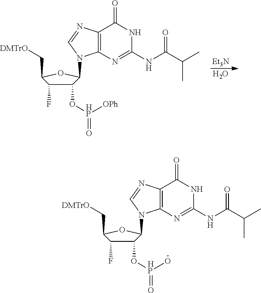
C1(O[HP](=O)[OPh])C(F)C(C[DMTrO])OC1N1C2=C(N=C1)C(=O)NC(NC(C(C)C)=O)=N2.O.[Et3N].C1(O[HP](=O)O)C(F)C(C[DMTrO])OC1N1C2=C(N=C1)C(=O)NC(NC(C(C)C)=O)=N2.[-]
